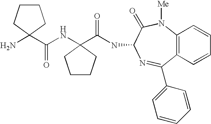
N(C1(C(=O)NC2C(=O)N([Me])C3=C(C=CC=C3)C(C3=CC=CC=C3)=N2)CCCC1)C(C1(N)CCCC1)=O
